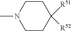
C1CC([R51])([R52])CCN1C
